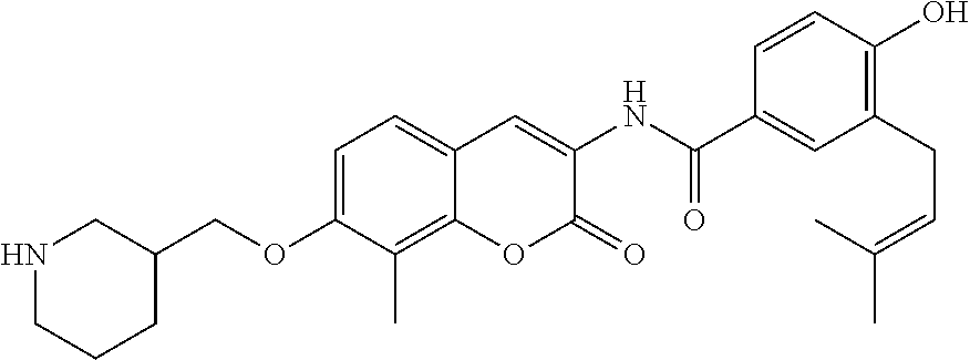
C1(C(NC2=CC3=CC=C(OCC4CNCCC4)C(C)=C3OC2=O)=O)=CC(CC=C(C)C)=C(O)C=C1
